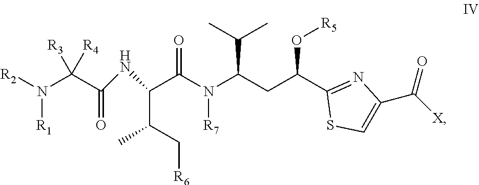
C(C(O[R5])C1=NC(C([X])=O)=CS1)C(N(C(C(C(C[R6])C)NC(C(N([R2])[R1])([R4])[R3])=O)=O)[R7])C(C)C
